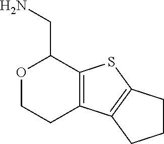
C12=C(SC3=C1CCC3)C(CN)OCC2
